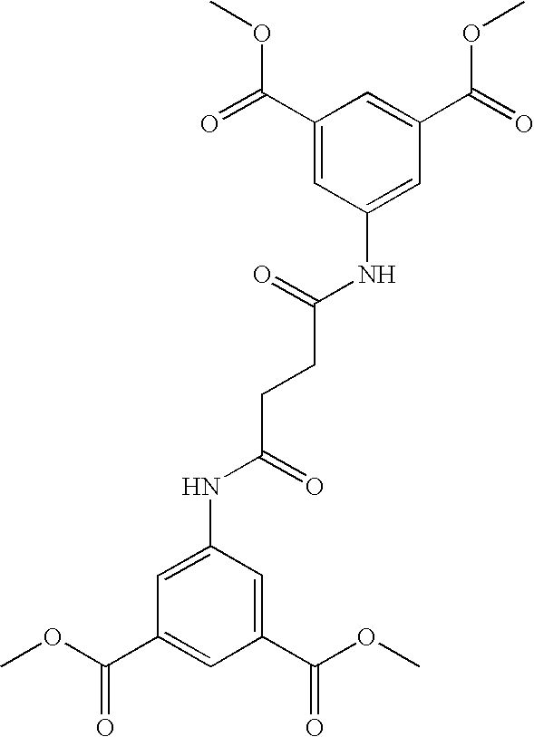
C1(C(OC)=O)=CC(C(OC)=O)=CC(NC(=O)CCC(NC2=CC(C(=O)OC)=CC(C(=O)OC)=C2)=O)=C1
